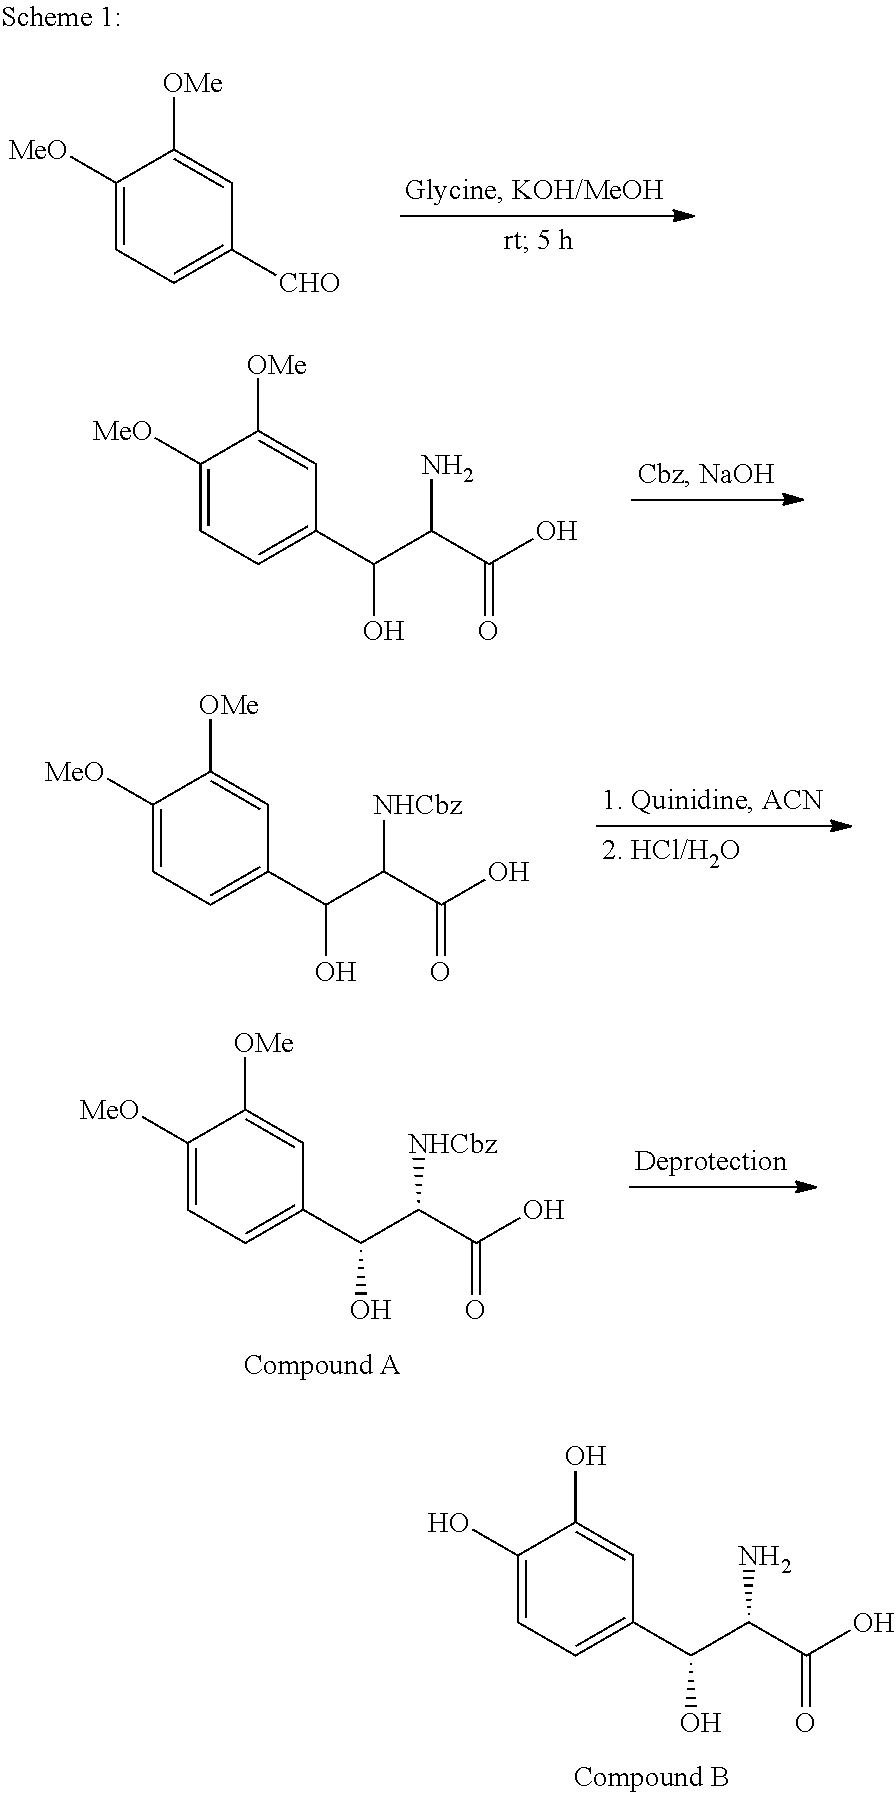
C1(O)=CC=C(C(C(C(O)=O)N)O)C=C1O.C1([MeO])=CC=C([CHO])C=C1[OMe].C1([MeO])=CC=C(C(C(C(O)=O)N)O)C=C1[OMe].C1([MeO])=CC=C(C(C(C(O)=O)[NHCbz])O)C=C1[OMe].C1([MeO])=CC=C(C(C(C(O)=O)[NHCbz])O)C=C1[OMe]
